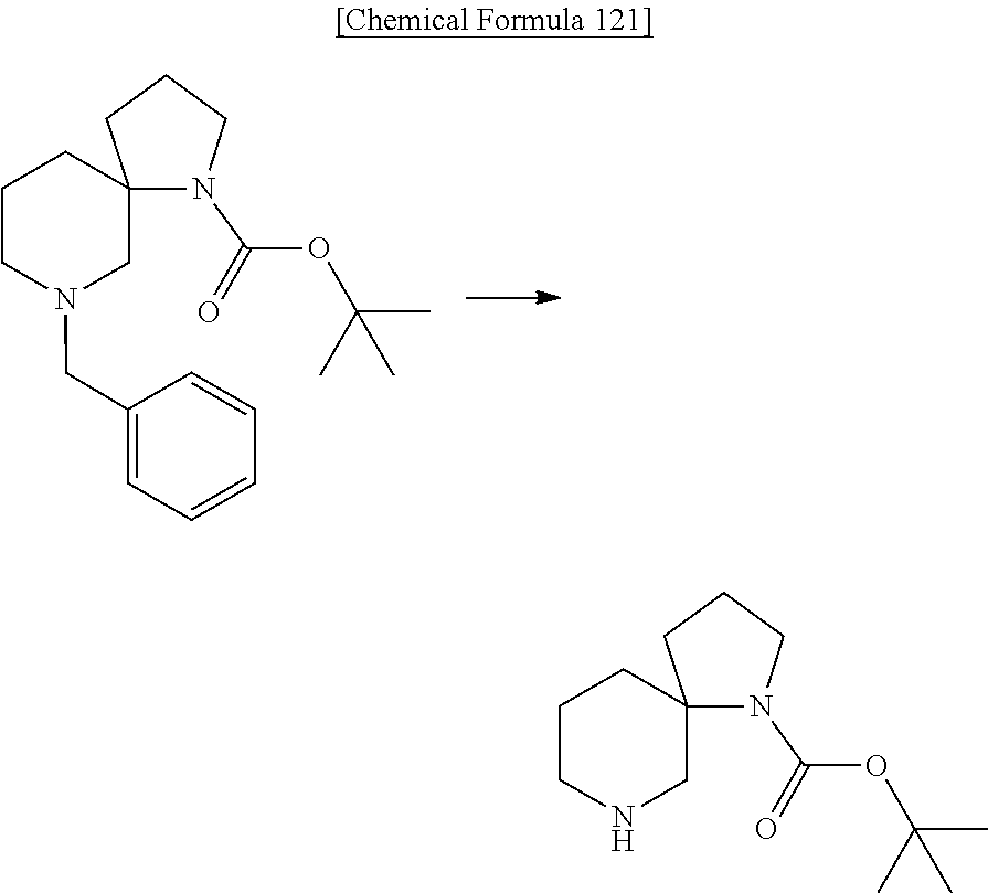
C1=CC=CC=C1CN1CC2(CCC1)N(C(=O)OC(C)(C)C)CCC2.N1CC2(CCC1)N(C(=O)OC(C)(C)C)CCC2
